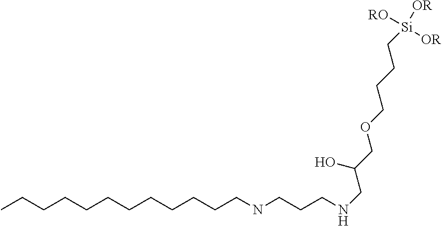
CCCCCCCCCCCCNCCCNCC(COCCCC[Si]([OR])([RO])[OR])O
